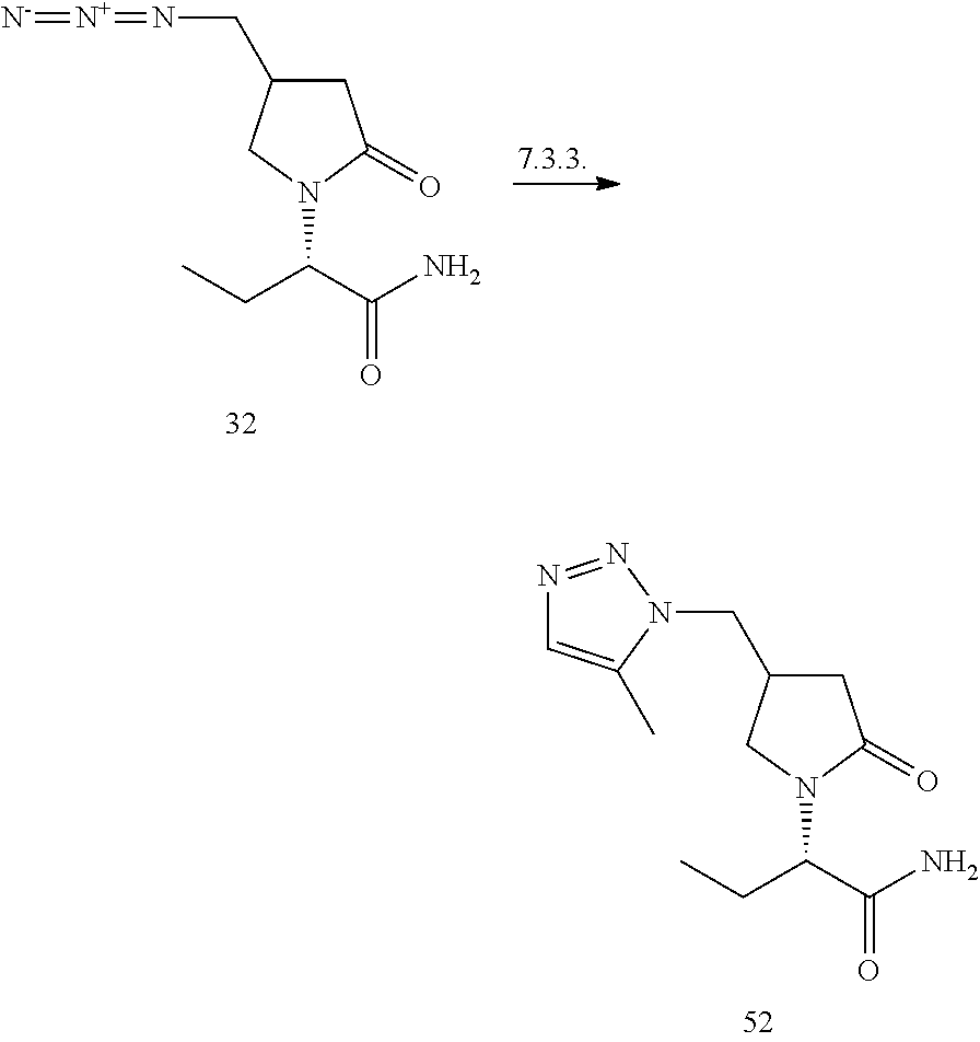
CCC(C(N)=O)N1C(=O)CC(CN=[N+]=[N-])C1.CCC(C(N)=O)N1C(=O)CC(CN2C(C)=CN=N2)C1
